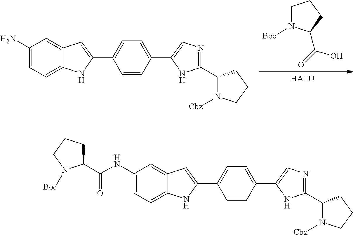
C1N([Boc])C(C(=O)O)CC1.[HATU].C1(N)=CC=C2C(=C1)C=C(C1=CC=C(C3=CN=C(C4N([Cbz])CCC4)N3)C=C1)N2.C1(NC(C2CCCN2[Boc])=O)=CC=C2C(=C1)C=C(C1=CC=C(C3=CN=C(C4N([Cbz])CCC4)N3)C=C1)N2
